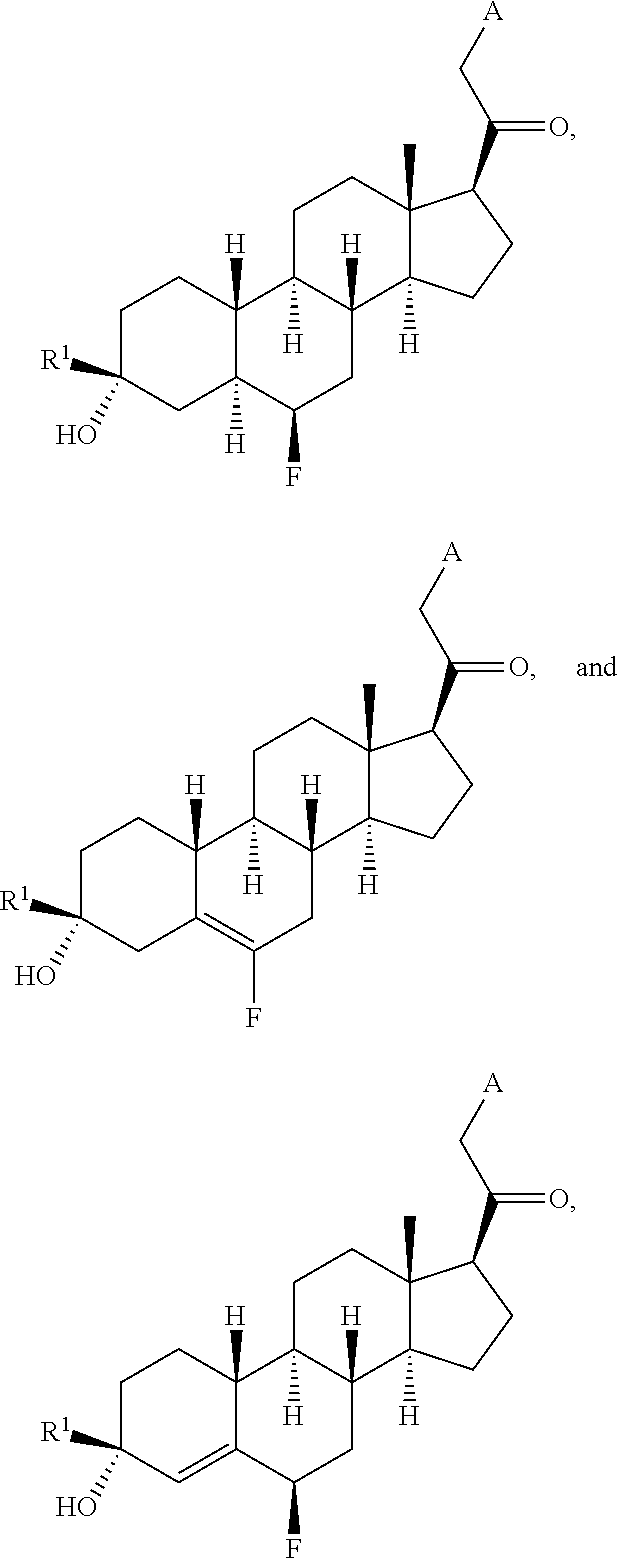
C1C([R1])(O)CC2=C(F)CC3([H])C([H])(C2([H])C1)CCC1(C)C3([H])CCC1C(C[A])=O.C1C([R1])(O)CC2([H])C([H])(C1)C1([H])C([H])(CC2F)C2([H])C(C)(CC1)C(C(C[A])=O)CC2.C1C([R1])(O)C=C2C([H])(C1)C1([H])C([H])(CC2F)C2([H])C(C)(CC1)C(C(C[A])=O)CC2
